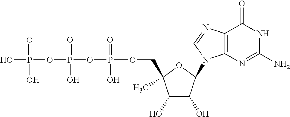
C1(O)C(O)C(N2C3=C(N=C2)C(=O)NC(N)=N3)OC1(COP(OP(OP(O)(=O)O)(=O)O)(=O)O)C
